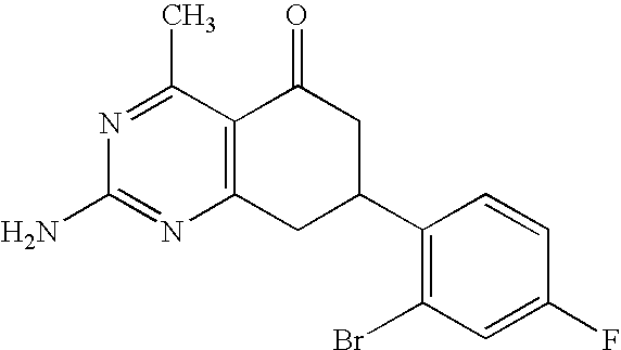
N1=C(C)C2=C(N=C1N)CC(C1=C(Br)C=C(F)C=C1)CC2=O
